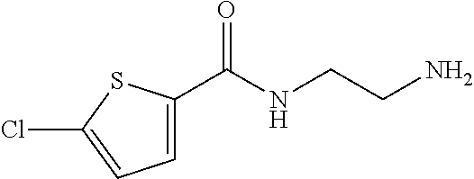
C1=C(C(NCCN)=O)SC(Cl)=C1
